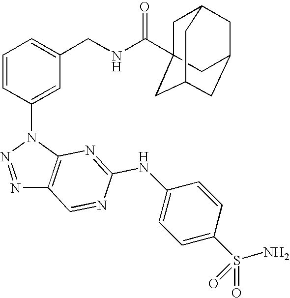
N1=NN(C2=CC(CNC(=O)C34CC5CC(CC(C3)C5)C4)=CC=C2)C2=C1C=NC(NC1=CC=C(S(N)(=O)=O)C=C1)=N2
